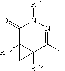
C1(=O)C2([R13a])C([R14a])(C(C)=NN1[R12])C2
